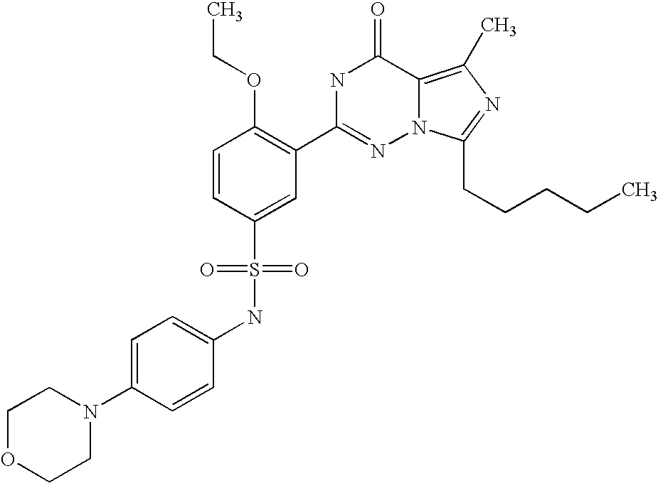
C1=CC(S(NC2=CC=C(N3CCOCC3)C=C2)(=O)=O)=CC(C2=NN3C(=C(C)N=C3CCCCC)C(=O)N2)=C1OCC
